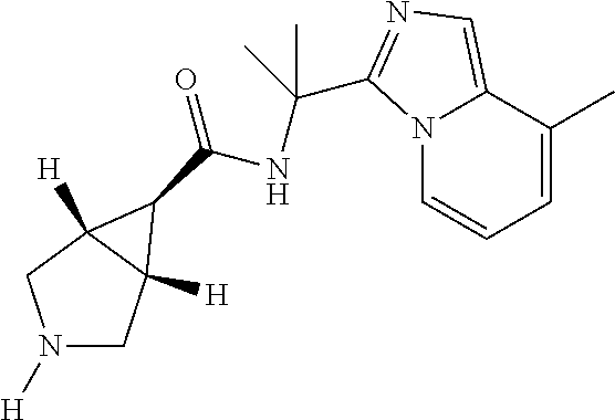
N1([H])CC2([H])C([H])(C1)C2C(=O)NC(C)(C)C1=NC=C2C(C)=CC=CN21
